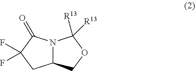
C12N(C(=O)C(F)(F)C1)C([R13])([R13])OC2
